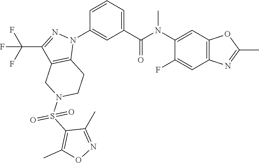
C1(N(C(C2=CC=CC(N3C4=C(C(C(F)(F)F)=N3)CN(S(C3=C(C)ON=C3C)(=O)=O)CC4)=C2)=O)C)=CC2=C(C=C1F)N=C(C)O2
